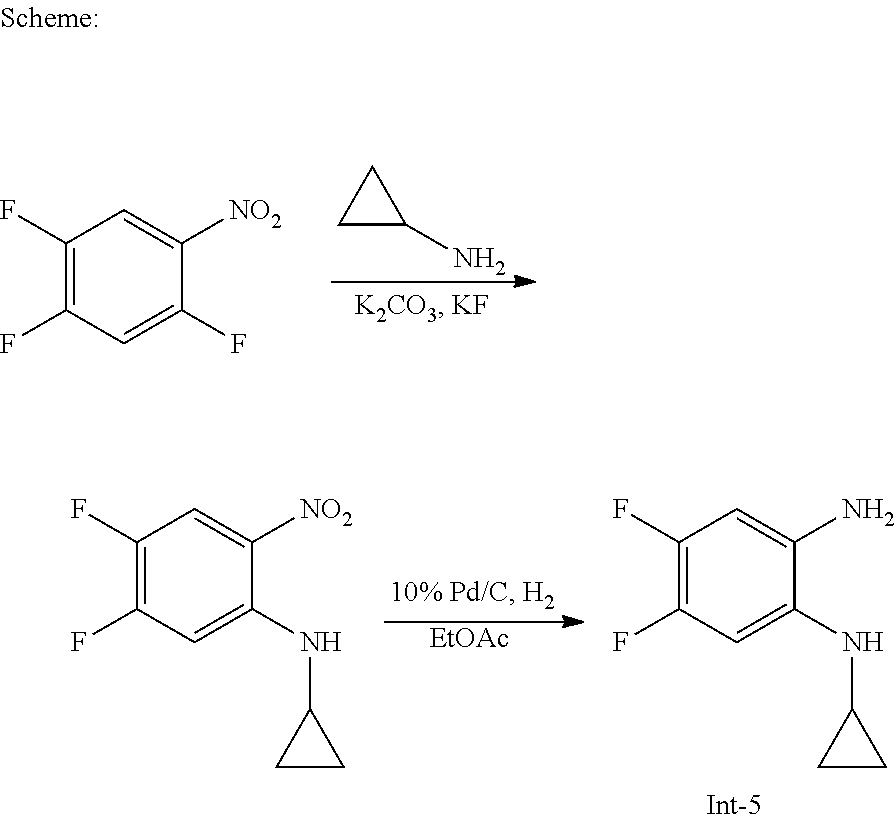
[EtOAc].C1(F)=C(F)C=C(NC2CC2)C(N)=C1.C1(F)=C(F)C=C(NC2CC2)C([NO2])=C1.C1CC1N.C1(F)=C(F)C=C(F)C([NO2])=C1
